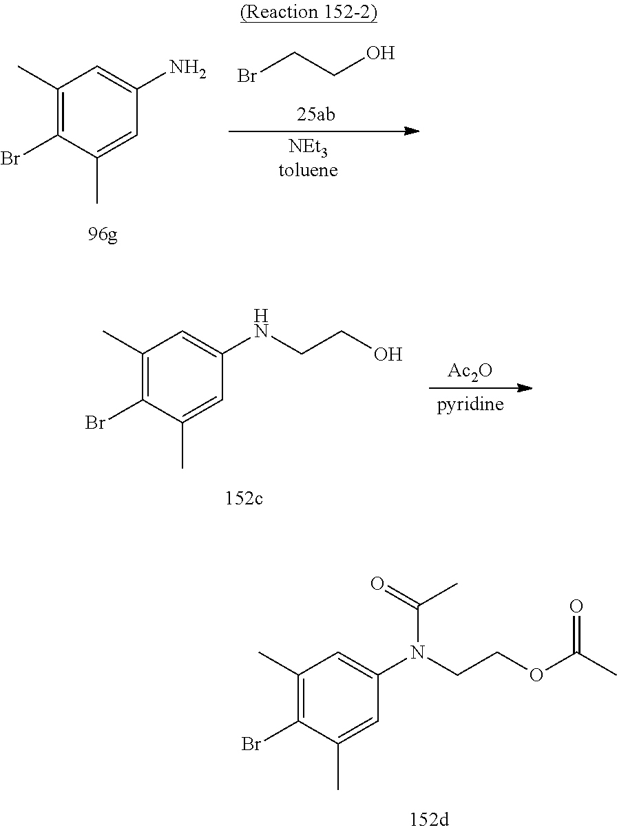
C1(C)=C(Br)C(C)=CC(N(CCOC(C)=O)C(=O)C)=C1.C1(C)=C(Br)C(C)=CC(N)=C1.[NEt3toluene].BrCCO.C1(C)=C(Br)C(C)=CC(NCCO)=C1.[pyridine].[Ac2O]
